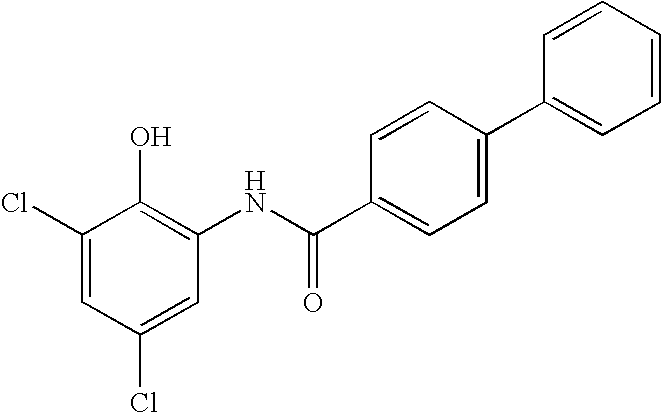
C1(Cl)=CC(NC(C2=CC=C(C3=CC=CC=C3)C=C2)=O)=C(O)C(Cl)=C1
